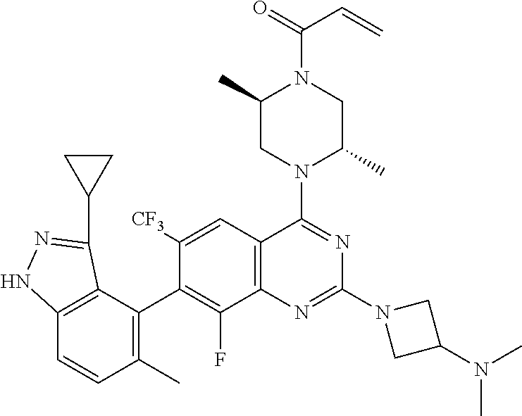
C12=C(C=C([CF3])C(C3=C(C)C=CC4=C3C(C3CC3)=NN4)=C1F)C(N1C(C)CN(C(=O)C=C)C(C)C1)=NC(N1CC(N(C)C)C1)=N2
